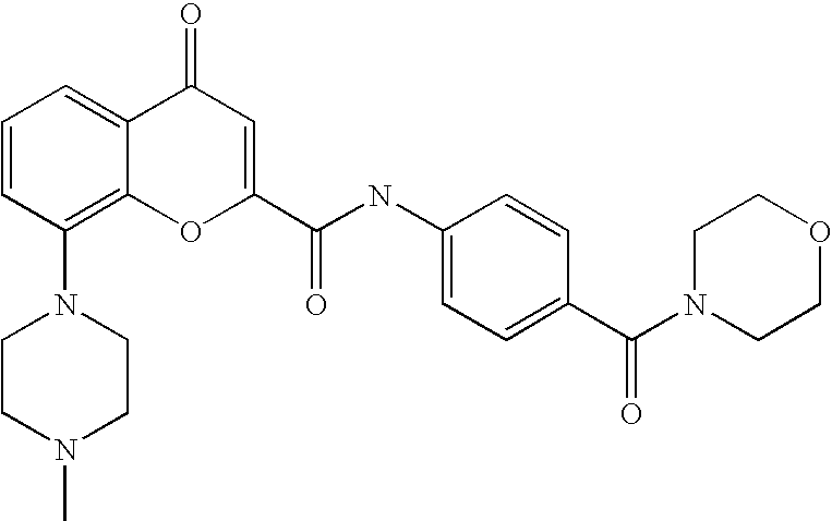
C1=CC(N2CCN(C)CC2)=C2C(=C1)C(=O)C=C(C(NC1=CC=C(C(N3CCOCC3)=O)C=C1)=O)O2
